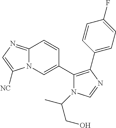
C12=NC=C([NC])N1C=C(C1=C(C3=CC=C(F)C=C3)N=CN1C(CO)C)C=C2
